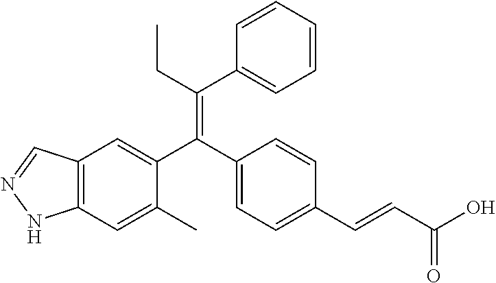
C12=C(C=C(C)C(C(C3=CC=C(C=CC(O)=O)C=C3)=C(CC)C3=CC=CC=C3)=C1)NN=C2
